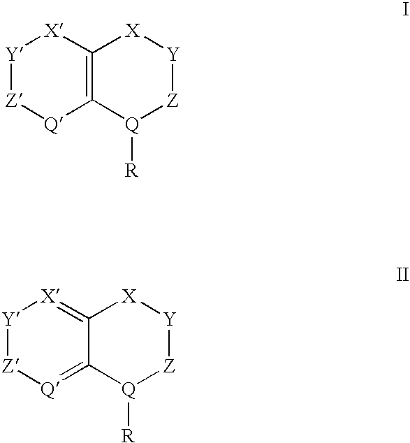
C12=C([X][Y][Z][Q]1)[X][Y][Z][Q]2[R].C12=[Q][Z][Y][X]=C1[X][Y][Z][Q]2[R]
